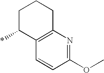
C1C(*)C2=C(CC1)N=C(OC)C=C2
